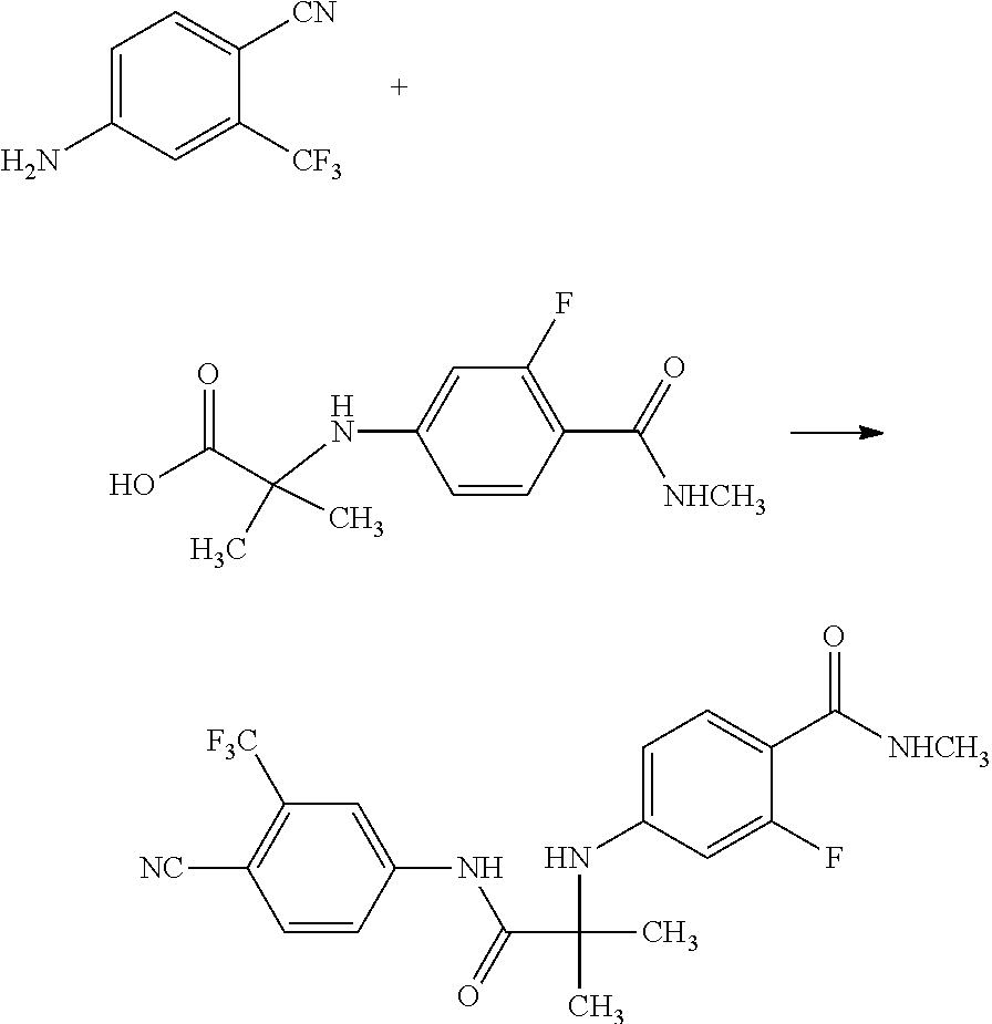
C1=C(N)C=C([CF3])C([CN])=C1.C1=CC(C(=O)[NHCH3])=C(F)C=C1NC(C(O)=O)(C)C.C1=CC(NC(=O)C(C)(NC2=CC=C(C(=O)[NHCH3])C(F)=C2)C)=CC([F3C])=C1[NC]
